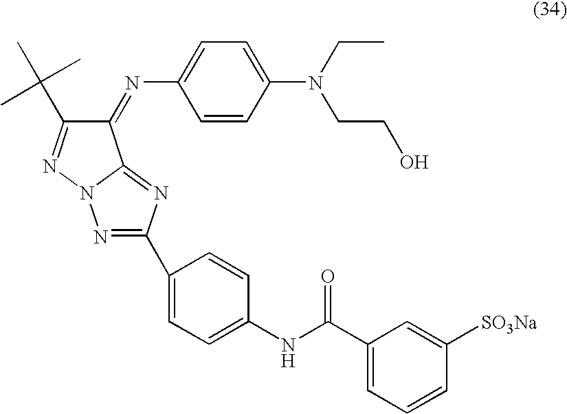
C1(=NC2=CC=C(N(CCO)CC)C=C2)C(C(C)(C)C)=NN2C1=NC(C1=CC=C(NC(=O)C3=CC=CC([SO3Na])=C3)C=C1)=N2
